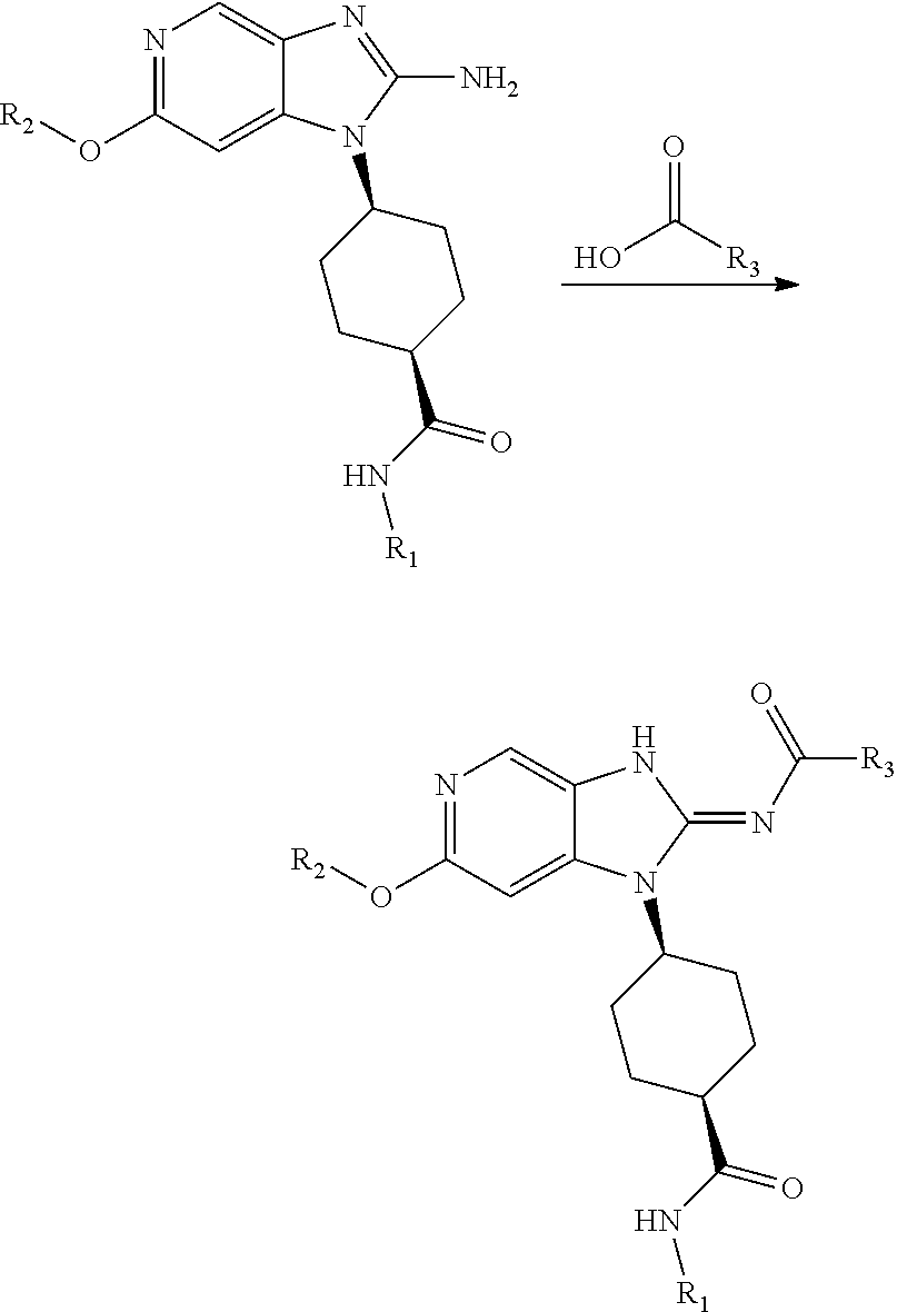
O=C(O)[R3].N1=C(O[R2])C=C2C(=C1)N=C(N)N2C1CCC(C(=O)N[R1])CC1.N1=C(O[R2])C=C2C(=C1)NC(=NC(=O)[R3])N2C1CCC(C(=O)N[R1])CC1
